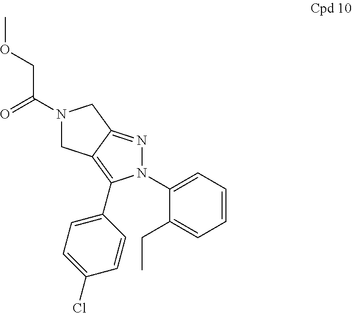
C12=C(C3=CC=C(Cl)C=C3)N(C3=CC=CC=C3CC)N=C1CN(C(=O)COC)C2
